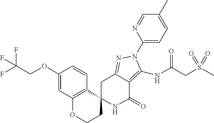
C12(NC(=O)C3=C(NC(=O)CS(C)(=O)=O)N(C4=CC=C(C)C=N4)N=C3C1)C1=C(OCC2)C=C(OCC(F)(F)F)C=C1
